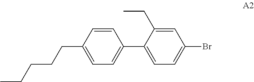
C1=CC(CCCCC)=CC=C1C1=CC=C(Br)C=C1CC
